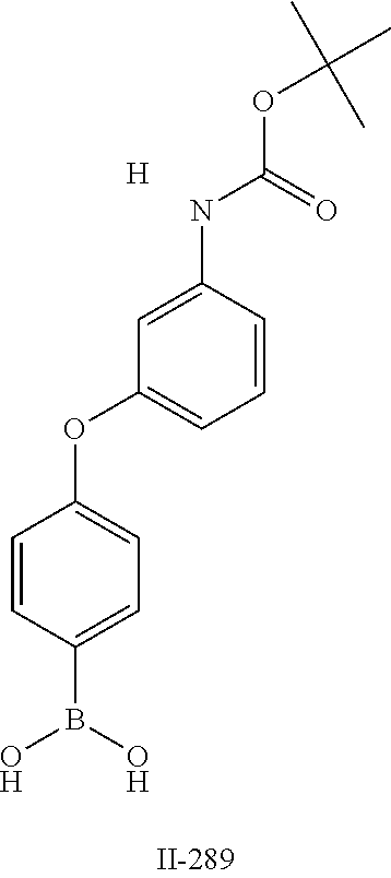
C1=C(NC(=O)OC(C)(C)C)C=CC=C1OC1=CC=C(B(O)O)C=C1.[H]
